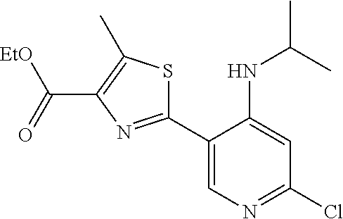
[EtO]C(=O)C1=C(C)SC(C2=CN=C(Cl)C=C2NC(C)C)=N1
